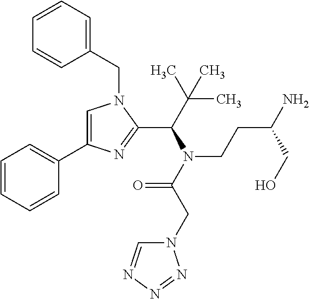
C1=C(C2=CC=CC=C2)N=C(C(C(C)(C)C)N(C(CN2C=NN=N2)=O)CCC(N)CO)N1CC1=CC=CC=C1
